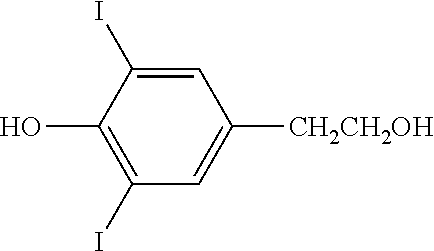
C1(I)=C(O)C(I)=CC([CH2CH2OH])=C1
